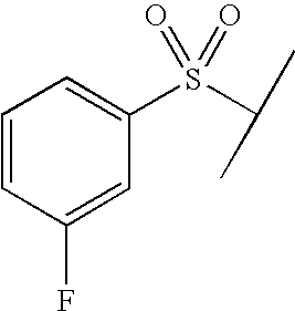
C1=CC(F)=CC(S(C(C)C)(=O)=O)=C1
